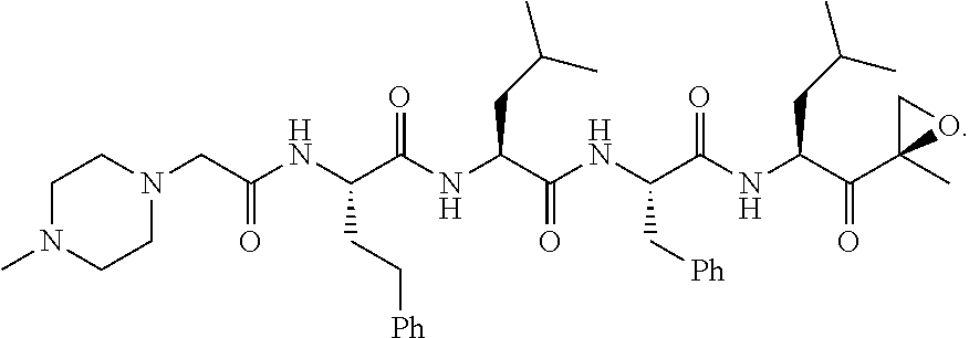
C(NC(C(NC(C(NC(C(NC(C(C1(C)OC1)=O)CC(C)C)=O)C[Ph])=O)CC(C)C)=O)CC[Ph])(=O)CN1CCN(C)CC1
